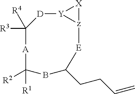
[D]1[Y]2[z]([X]2)[E]C(CCC=C)BC([R1])([R2])[A]C1([R3])[R4]
